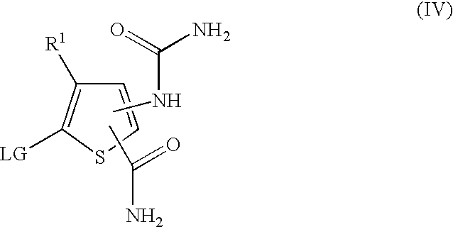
C1=CSC([LG])=C1[R1].CNC(N)=O.CC(=O)N
